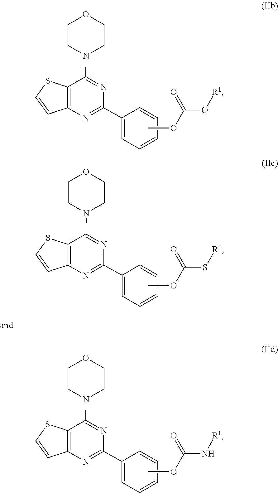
C1=CC=CC=C1C1=NC2=C(C(N3CCOCC3)=N1)SC=C2.COC(O[R1])=O.C1=CC=CC=C1C1=NC2=C(C(N3CCOCC3)=N1)SC=C2.COC(S[R1])=O.C1=CC=CC=C1C1=NC2=C(C(N3CCOCC3)=N1)SC=C2.COC(N[R1])=O
